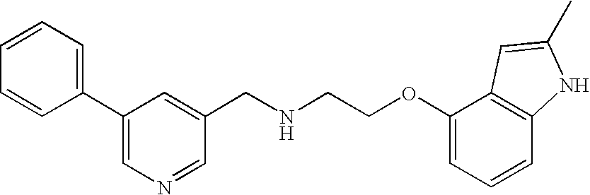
C1=CC(C2=CN=CC(CNCCOC3=CC=CC4=C3C=C(C)N4)=C2)=CC=C1
